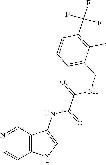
C(C(NC1=CNC2=C1C=NC=C2)=O)(=O)NCC1=CC=CC(C(F)(F)F)=C1C
